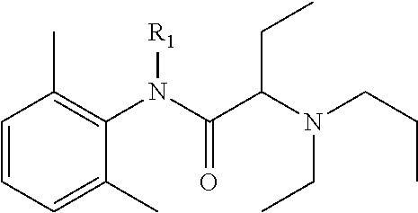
CC1=C(N(C(C(CC)N(CCC)CC)=O)[R1])C(C)=CC=C1
